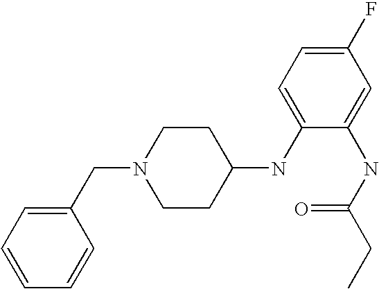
C1(F)=CC=C(NC2CCN(CC3=CC=CC=C3)CC2)C(NC(=O)CC)=C1
